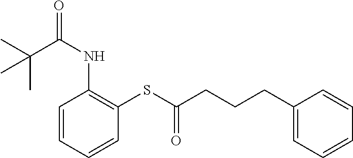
CC(C(NC1=C(SC(CCCC2=CC=CC=C2)=O)C=CC=C1)=O)(C)C
